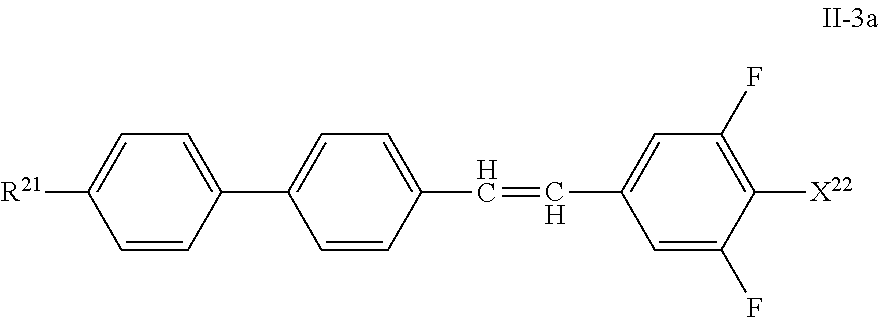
C(C1=CC=C(C2=CC=C([R21])C=C2)C=C1)=CC1=CC(F)=C([X22])C(F)=C1
